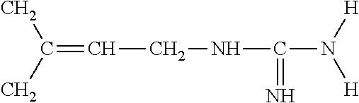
C(=CCNC(N([H])[H])=N)(C)C
